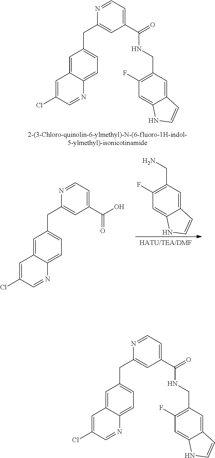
C1(C(=O)NCC2=C(F)C=C3C(=C2)C=CN3)=CC=NC(CC2=CC=C3C(=C2)C=C(Cl)C=N3)=C1.C1(C(O)=O)=CC=NC(CC2=CC=C3C(=C2)C=C(Cl)C=N3)=C1.NCC1=C(F)C=C2C(=C1)C=CN2.C1(C(=O)NCC2=C(F)C=C3C(=C2)C=CN3)=CC=NC(CC2=CC=C3C(=C2)C=C(Cl)C=N3)=C1
